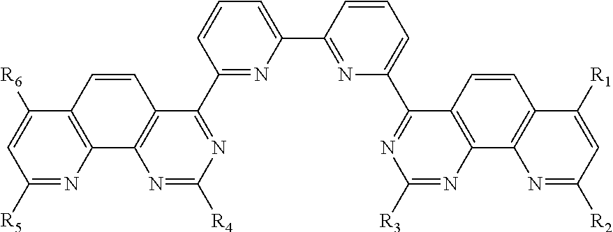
C12=C(C([R6])=CC([R5])=N1)C=CC1=C2N=C([R4])N=C1C1=NC(C2=NC(C3=NC([R3])=NC4=C3C=CC3=C4N=C([R2])C=C3[R1])=CC=C2)=CC=C1
